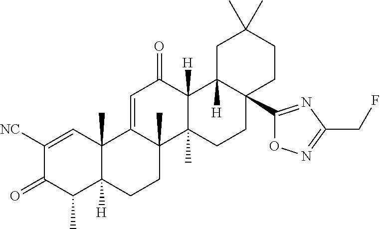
C12(C)C([H])(CCC3(C)C1=CC(=O)C1([H])C3(C)CCC3(C4=NC(CF)=NO4)C1([H])CC(C)(C)CC3)C(C)C(=O)C([NC])=C2
